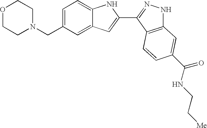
C1=C(CN2CCOCC2)C=C2C(=C1)NC(C1=NNC3=C1C=CC(C(NCC[Me])=O)=C3)=C2
